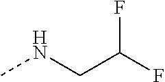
CNCC(F)F
